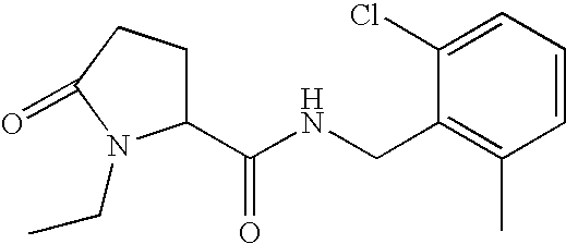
C1(C(NCC2=C(C)C=CC=C2Cl)=O)CCC(=O)N1CC
